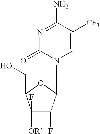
N1=C(N)C([CF3])=CN(C2C(F)C(F)([OR])C(CO)O2)C1=O
